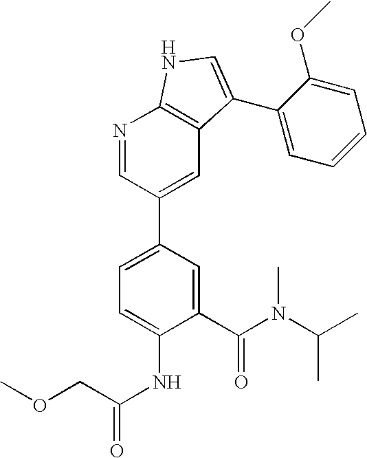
C1(C(N(C(C)C)C)=O)=CC(C2=CC3=C(N=C2)NC=C3C2=CC=CC=C2OC)=CC=C1NC(COC)=O
